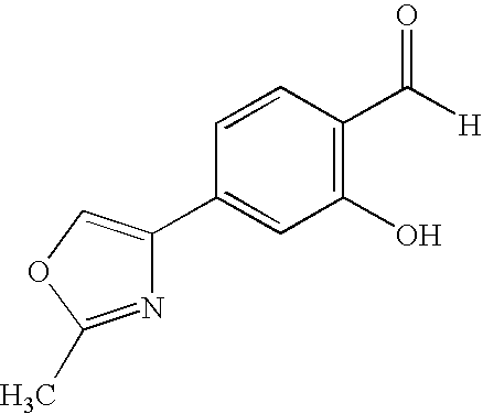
C1(C2=COC(C)=N2)=CC(O)=C(C([H])=O)C=C1
